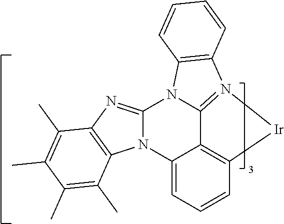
C12=C3C=CC=C1N1C(=NC4=C1C(C)=C(C)C(C)=C4C)N1C2=N([Ir]3)C2=C1C=CC=C2
